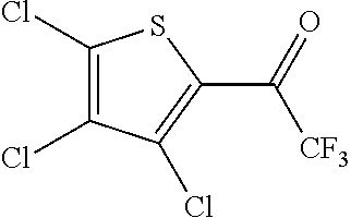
C1(Cl)=C(Cl)C(Cl)=C(C(=O)[CF3])S1
